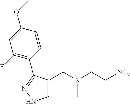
C1=C(CN(CCN)C)C(C2=C(F)C=C(OC)C=C2)=NN1
